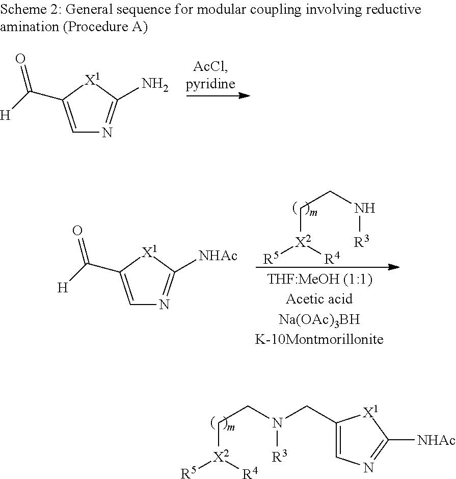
C([X2]([R4])[R5])CN([R3])CC1=CN=C([NHAc])[X1]1.C([X2]([R4])[R5])CN[R3].C1=C(C([H])=O)[X1]C([NHAc])=N1.C1=C(C([H])=O)[X1]C(N)=N1
